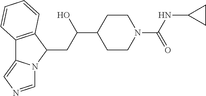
C12=C(C(CC(C3CCN(C(NC4CC4)=O)CC3)O)N3C1=CN=C3)C=CC=C2
